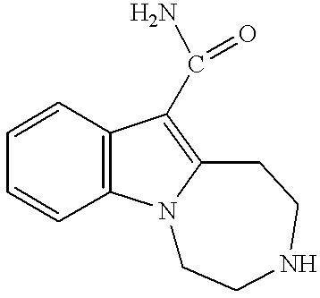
C1=CC2=C(C=C1)C(C(=O)N)=C1N2CCNCC1
